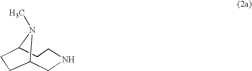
C12CNCCC(N1C)CC2
